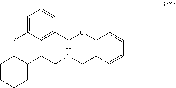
C1CCCC(CC(NCC2=C(OCC3=CC(F)=CC=C3)C=CC=C2)C)C1
